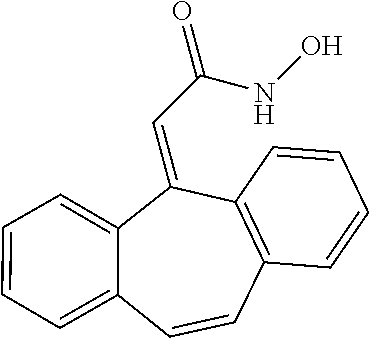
C12=C(C=CC3=CC=CC=C3C1=CC(=O)NO)C=CC=C2
